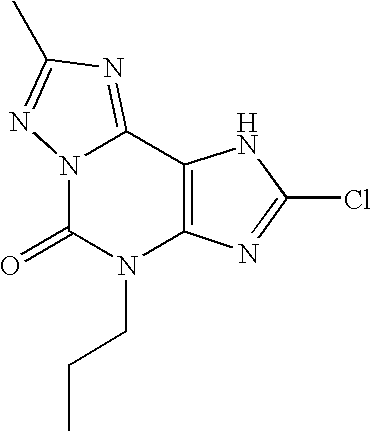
N12C(=O)N(CCC)C3=C(C1=NC(C)=N2)NC(Cl)=N3
